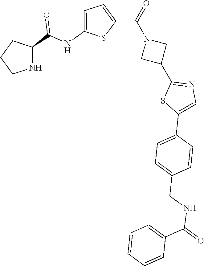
C1CNC(C(NC2=CC=C(C(=O)N3CC(C4=NC=C(C5=CC=C(CNC(=O)C6=CC=CC=C6)C=C5)S4)C3)S2)=O)C1
